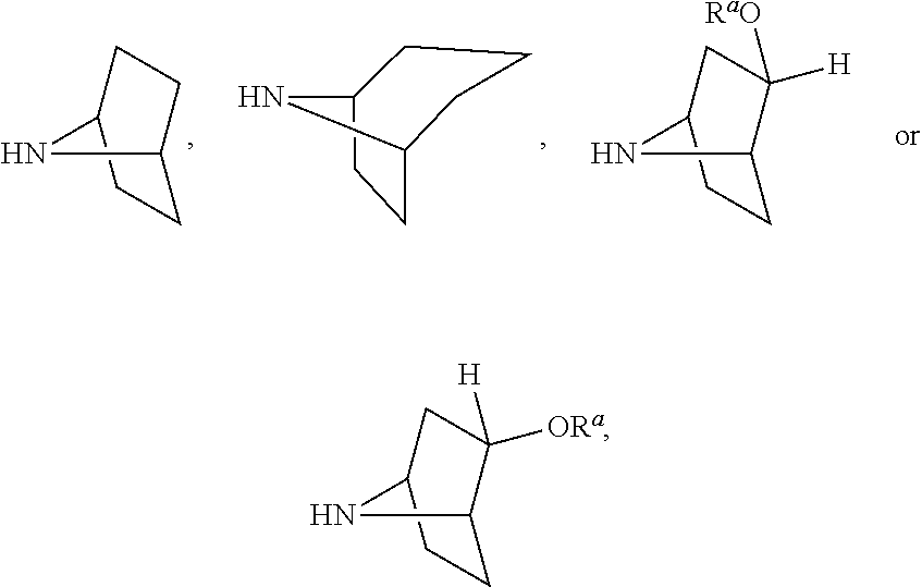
C12CCC(N1)CCC2.C1C2CCC(C1)N2.C1C2C([H])([RaO])CC(C1)N2.C1C2C([ORa])([H])CC(C1)N2
